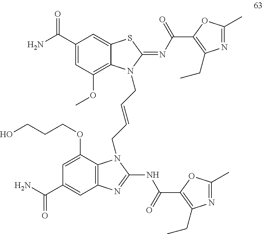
C12=C(C(OCCCO)=CC(C(N)=O)=C1)N(CC=CCN1C3=C(OC)C=C(C(N)=O)C=C3SC1=NC(C1=C(CC)N=C(C)O1)=O)C(NC(C1=C(CC)N=C(C)O1)=O)=N2
